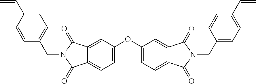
C1=C2C(=CC(OC3=CC=C4C(=C3)C(=O)N(CC3=CC=C(C=C)C=C3)C4=O)=C1)C(=O)N(CC1=CC=C(C=C)C=C1)C2=O
